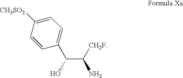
C1=C([CH3SO2])C=CC(C(C([CH2F])N)O)=C1
